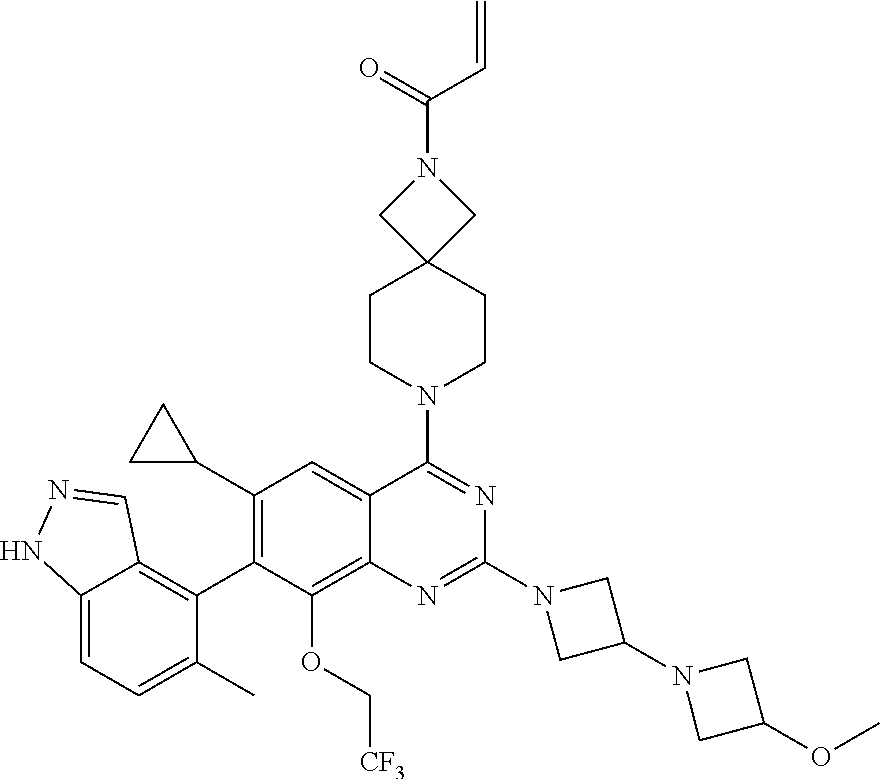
C12=CC=C(C)C(C3=C(C4CC4)C=C4C(=C3OC[CF3])N=C(N3CC(N5CC(OC)C5)C3)N=C4N3CCC4(CC3)CN(C(=O)C=C)C4)=C1C=NN2
